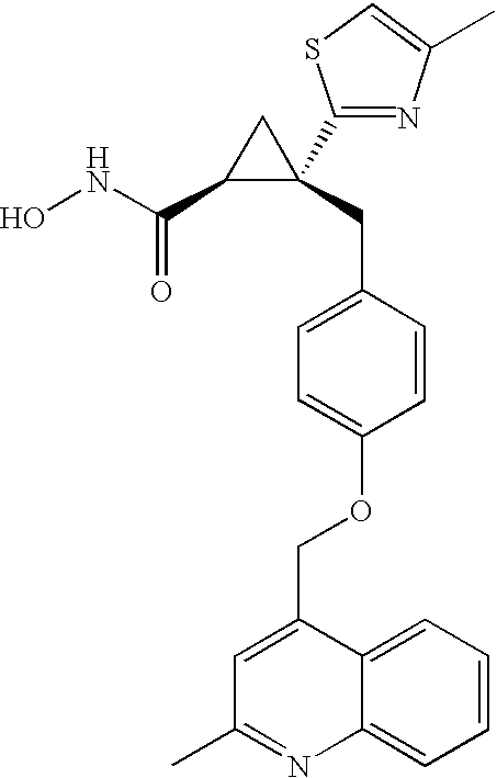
ONC(C1C(CC2=CC=C(OCC3=CC(C)=NC4=CC=CC=C34)C=C2)(C2=NC(C)=CS2)C1)=O
